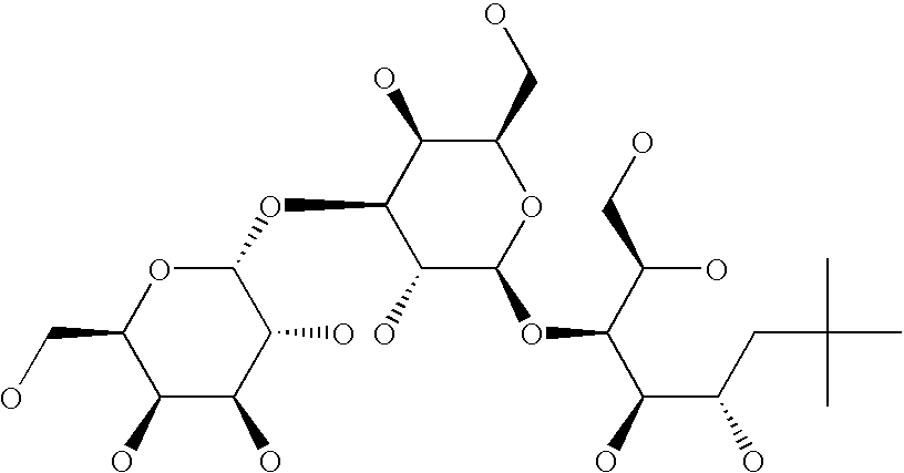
C1(OC2C(O)C(OC(C(C(CC(C)(C)C)O)O)C(O)CO)OC(CO)C2O)OC(CO)C(O)C(O)C1O
